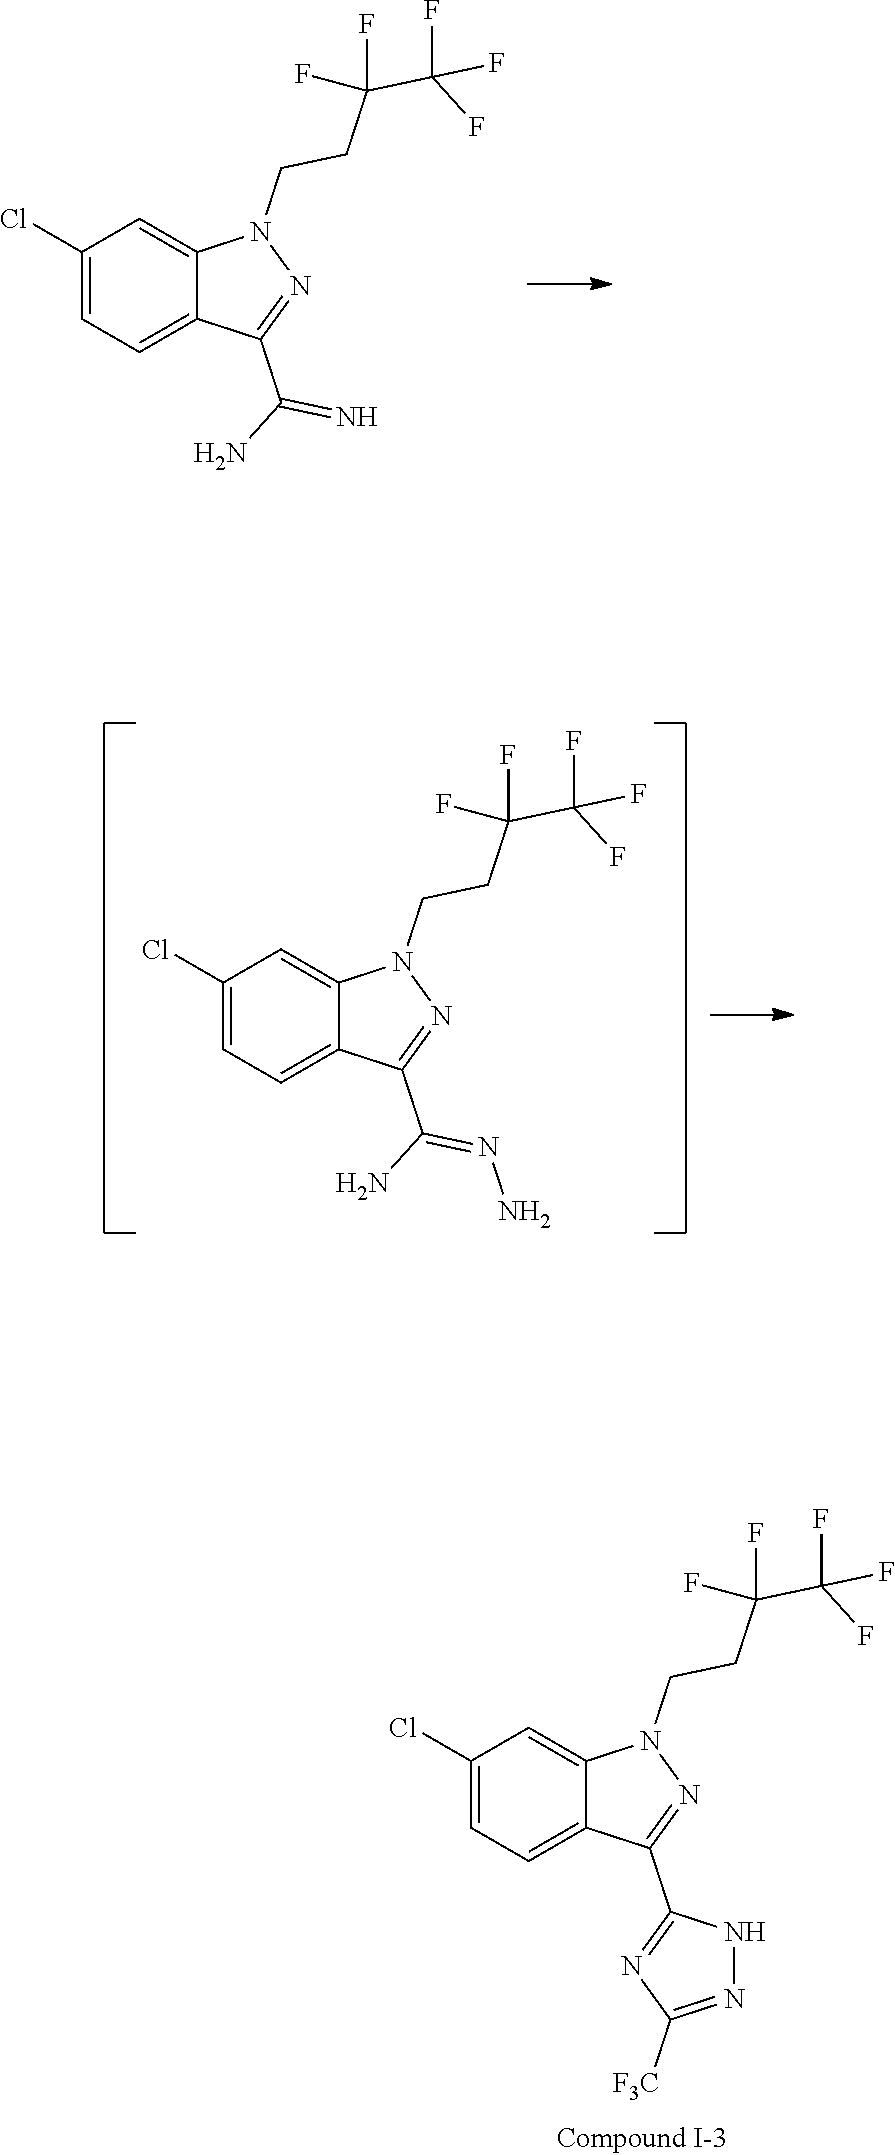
C1(Cl)=CC=C2C(=C1)N(CCC(C(F)(F)F)(F)F)N=C2C(N)=N.C1(Cl)=CC=C2C(=C1)N(CCC(C(F)(F)F)(F)F)N=C2C(N)=NN.C1(Cl)=CC=C2C(=C1)N(CCC(C(F)(F)F)(F)F)N=C2C1=NC([F3C])=NN1
